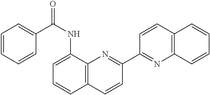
C1=C(NC(=O)C2=CC=CC=C2)C2=C(C=C1)C=CC(C1=NC3=C(C=C1)C=CC=C3)=N2
